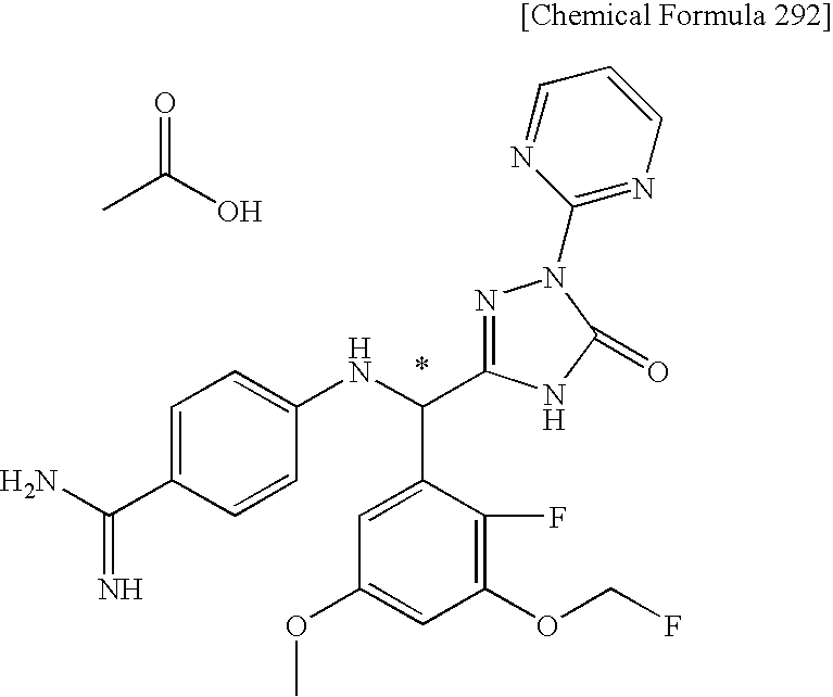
CC(O)=O.NC(C1=CC=C(NC(C2=CC(OC)=CC(OCF)=C2F)C2=NN(C3=NC=CC=N3)C(=O)N2)C=C1)=N
